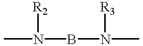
CN([R2])BN([R3])C
